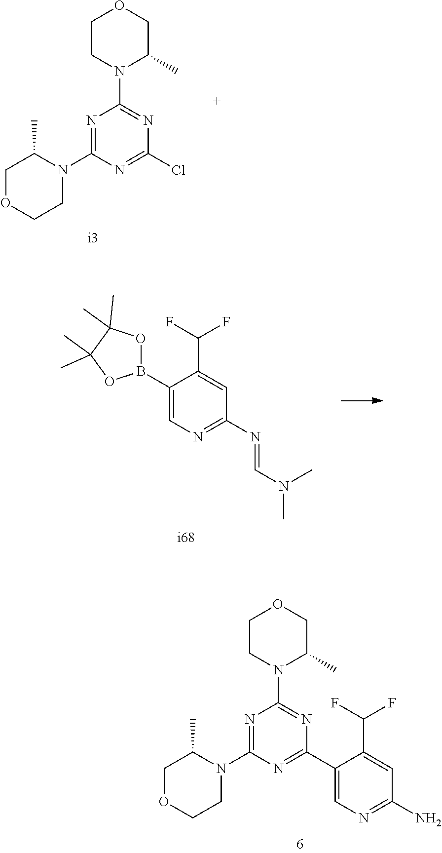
C1OCCN(C2=NC(N3C(C)COCC3)=NC(C3=CN=C(N)C=C3C(F)F)=N2)C1C.C1OCCN(C2=NC(N3C(C)COCC3)=NC(Cl)=N2)C1C.C1(B2OC(C)(C)C(C)(C)O2)=CN=C(N=CN(C)C)C=C1C(F)F
